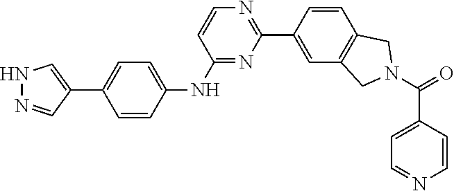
N1=C(NC2=CC=C(C3=CNN=C3)C=C2)C=CN=C1C1=CC2=C(C=C1)CN(C(=O)C1=CC=NC=C1)C2
